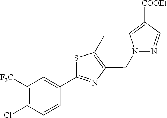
N1(CC2=C(C)SC(C3=CC([F3C])=C(Cl)C=C3)=N2)N=CC([COOEt])=C1
